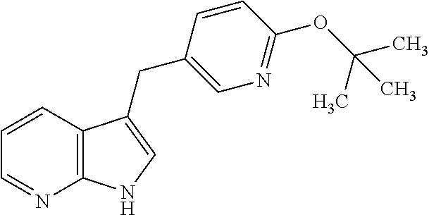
C12=C(C=CC=N1)C(CC1=CN=C(OC(C)(C)C)C=C1)=CN2
